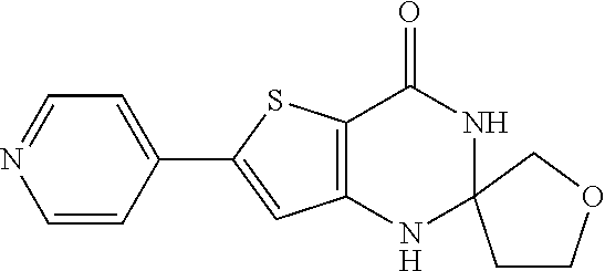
C12=C(C(=O)NC3(N1)CCOC3)SC(C1=CC=NC=C1)=C2
